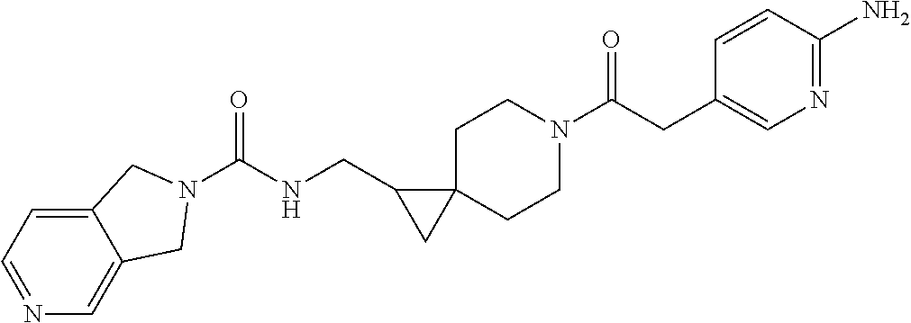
O=C(CC1=CN=C(N)C=C1)N1CCC2(CC1)C(CNC(=O)N1CC3=CN=CC=C3C1)C2
